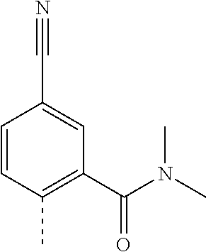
C1=CC(C)=C(C(N(C)C)=O)C=C1C#N
